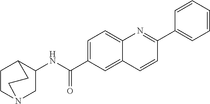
C1=C(C(NC2CN3CCC2CC3)=O)C=C2C(=C1)N=C(C1=CC=CC=C1)C=C2
